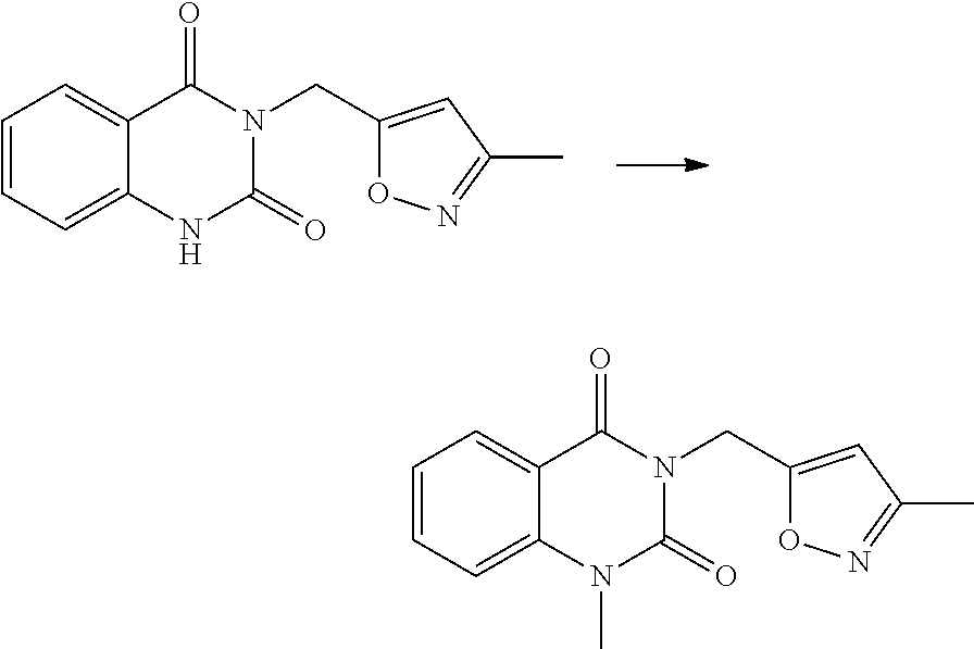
C1=CC=C2C(=C1)C(=O)N(CC1=CC(C)=NO1)C(=O)N2.C1=CC=C2C(=C1)C(=O)N(CC1=CC(C)=NO1)C(=O)N2C
